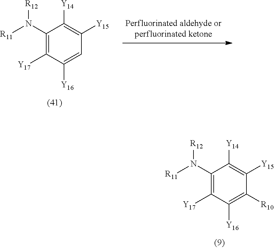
C1(N([R11])[R12])=C([Y17])C([Y16])=CC([Y15])=C1[Y14].C1(N([R11])[R12])=C([Y17])C([Y16])=C([R10])C([Y15])=C1[Y14]
